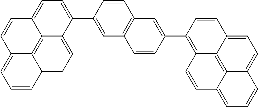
C12=CC=C3C4=C1C(=CC=C2)C=CC4=CC=C3C1=CC2=C(C=C1)C=C(C1=C3C4=C5C(=CC=C4C=C1)C=CC=C5C=C3)C=C2
